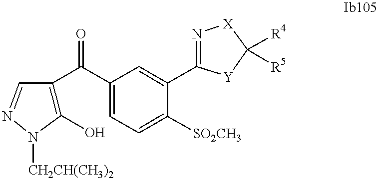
C1(O)=C(C(C2=CC=C([SO2CH3])C(C3=N[X]C([R4])([R5])[Y]3)=C2)=O)C=NN1[CH2CH(CH3)2]
